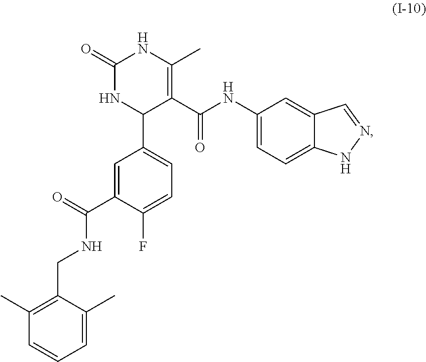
C1=C(C)C(CNC(C2=CC(C3C(C(=O)NC4=CC=C5C(=C4)C=NN5)=C(C)NC(=O)N3)=CC=C2F)=O)=C(C)C=C1
